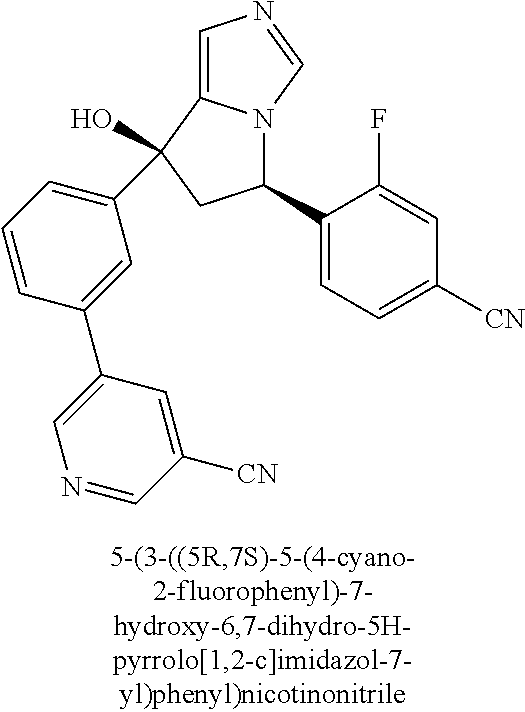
C1=C2N(C=N1)C(C1=CC=C([CN])C=C1F)CC2(O)C1=CC=CC(C2=CN=CC([CN])=C2)=C1
